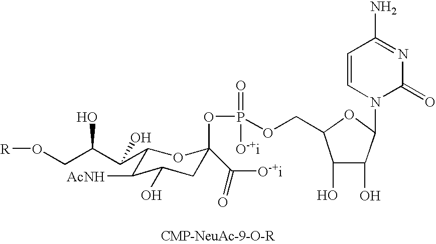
C1(C(C(CO[R])O)O)C([AcNH])C(O)CC(C([O-+i])=O)(OP(=O)(OCC2C(O)C(O)C(N3C(=O)N=C(N)C=C3)O2)[O-+i])O1
